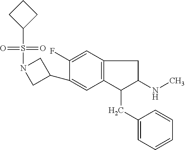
C1(F)=CC2=C(C=C1C1CN(S(=O)(=O)C3CCC3)C1)C(CC1=CC=CC=C1)C(NC)C2
